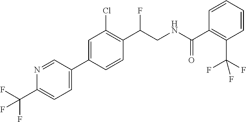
C(C1=C(Cl)C=C(C2=CC=C(C(F)(F)F)N=C2)C=C1)(F)CNC(C1=C(C(F)(F)F)C=CC=C1)=O
